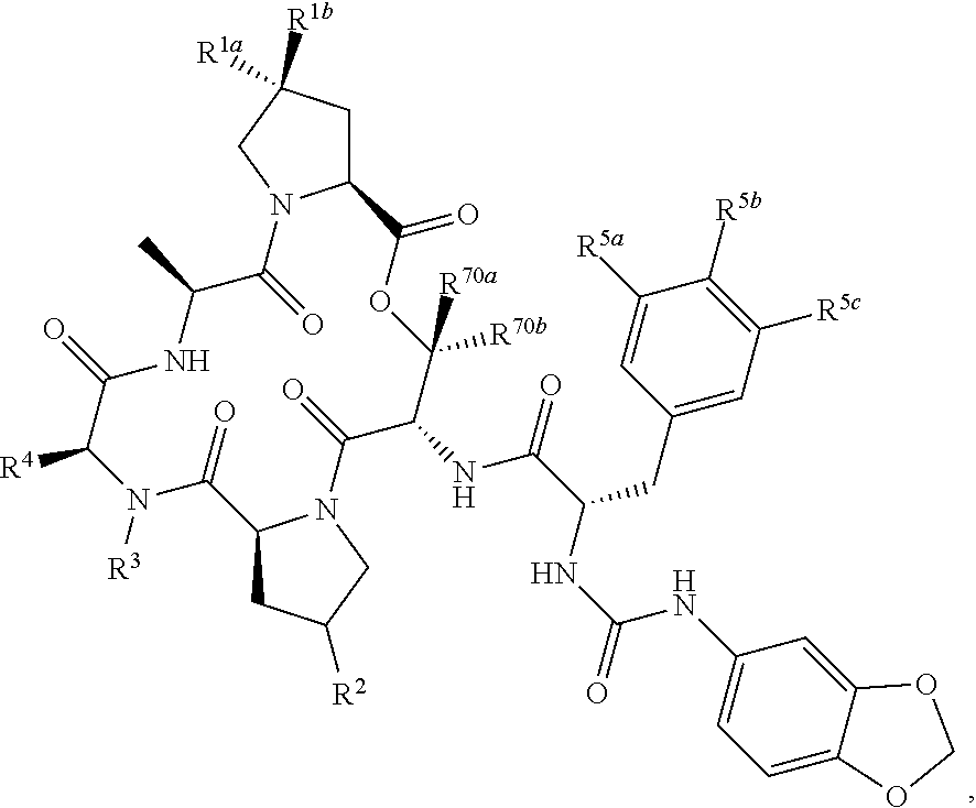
[R3]N1C([R4])C(=O)NC(C)C(=O)N2C(CC([R1b])([R1a])C2)C(=O)OC([R70a])([R70b])C(NC(C(NC(=O)NC2=CC=C3C(=C2)OCO3)CC2=CC([R5c])=C([R5b])C([R5a])=C2)=O)C(=O)N2C(CC([R2])C2)C1=O
